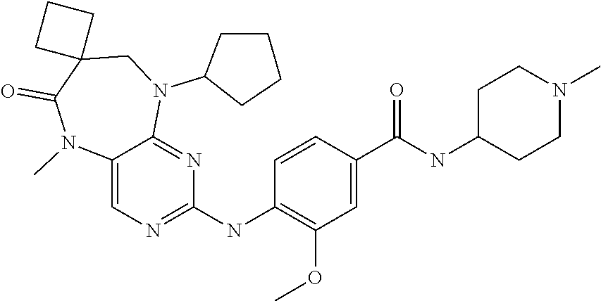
C12=CN=C(NC3=C(OC)C=C(C(NC4CCN(C)CC4)=O)C=C3)N=C1N(C1CCCC1)CC1(C(=O)N2C)CCC1
